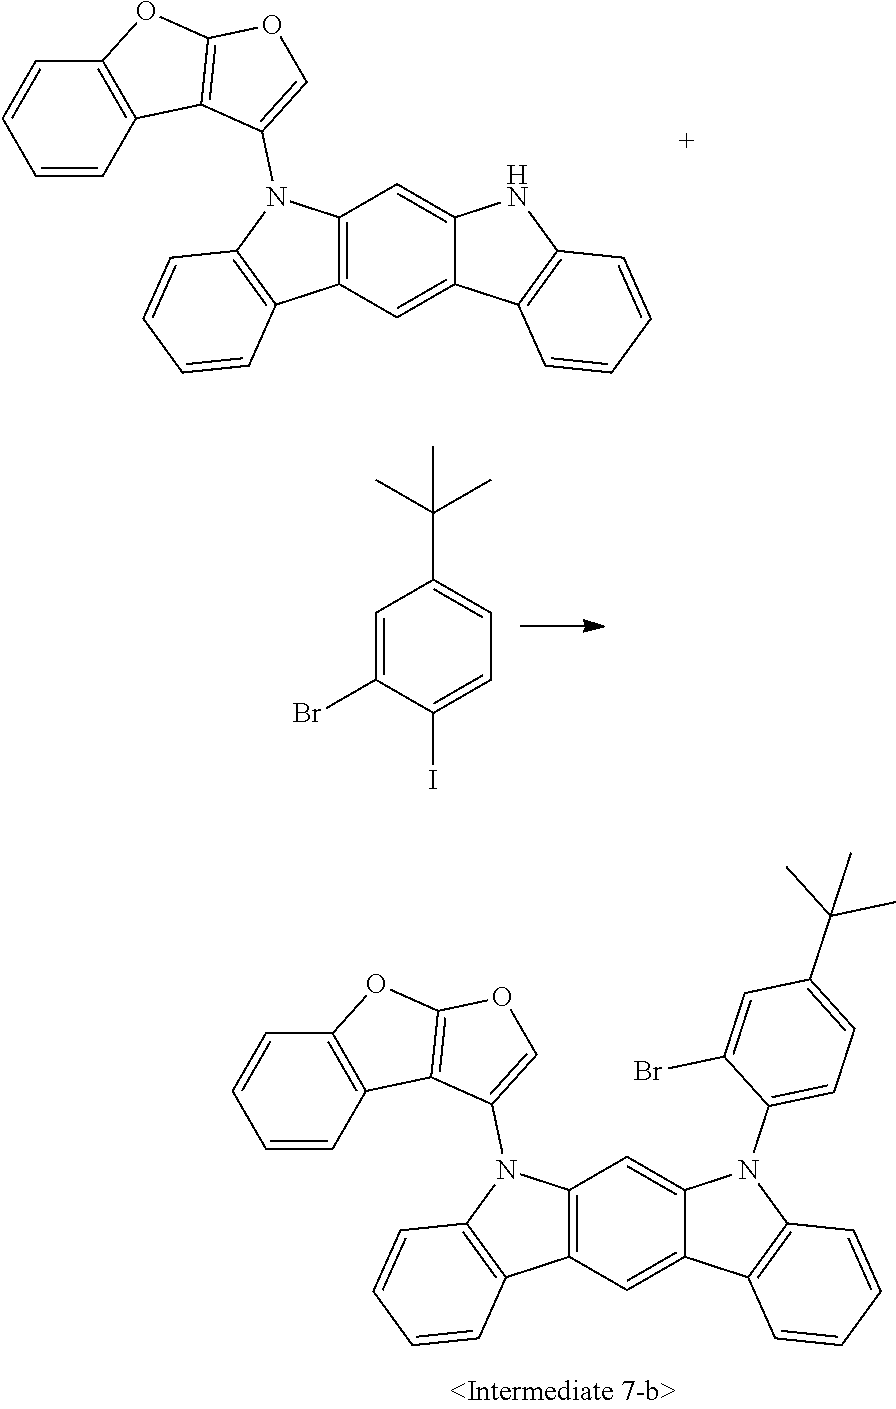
C1=CC2=C(C=C1)OC1=C2C(N2C3=C(C=C4C(=C3)N(C3=CC=C(C(C)(C)C)C=C3Br)C3=C4C=CC=C3)C3=C2C=CC=C3)=CO1.C1=CC2=C(C=C1)OC1=C2C(N2C3=C(C=C4C(=C3)NC3=C4C=CC=C3)C3=C2C=CC=C3)=CO1.C1=C(Br)C(I)=CC=C1C(C)(C)C
